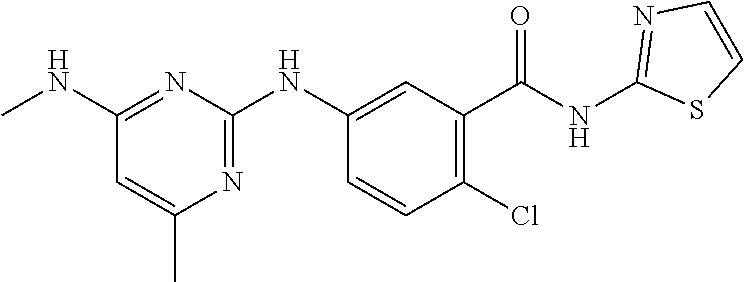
C1(NC)=NC(NC2=CC(C(NC3=NC=CS3)=O)=C(Cl)C=C2)=NC(C)=C1
